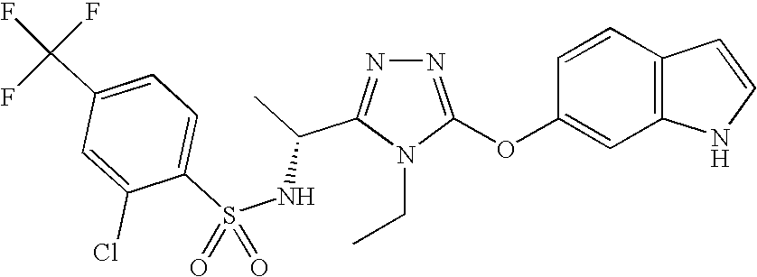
N1=C(OC2=CC3=C(C=C2)C=CN3)N(CC)C(C(C)NS(C2=CC=C(C(F)(F)F)C=C2Cl)(=O)=O)=N1
